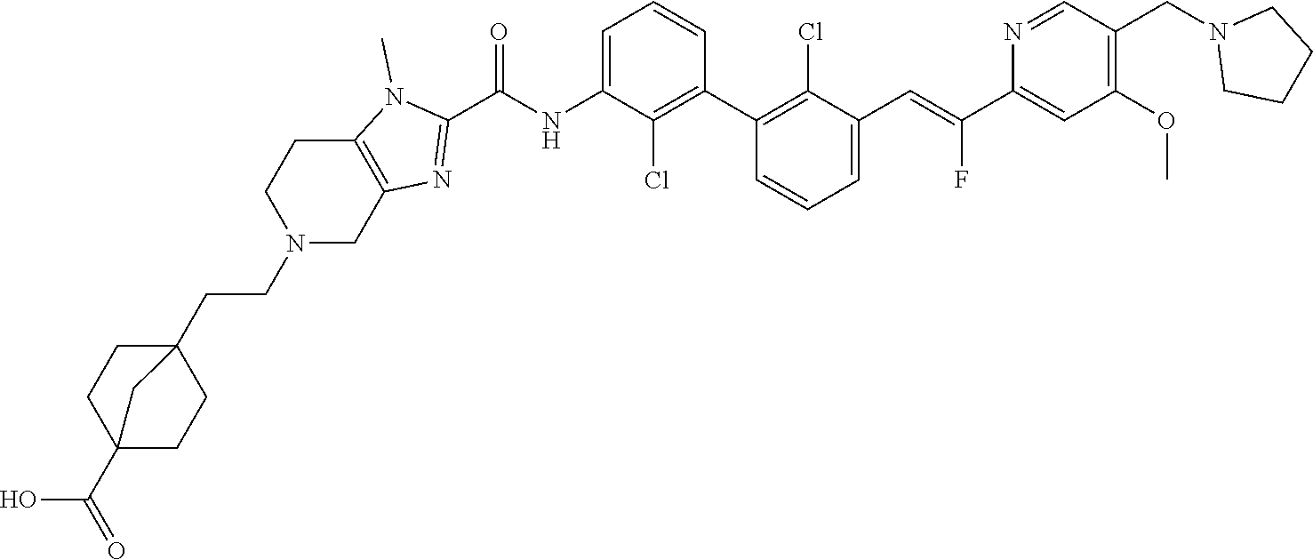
C1(C2=C(Cl)C(C=C(C3=CC(OC)=C(CN4CCCC4)C=N3)F)=CC=C2)=C(Cl)C(NC(C2=NC3=C(N2C)CCN(CCC24CCC(C(O)=O)(CC2)C4)C3)=O)=CC=C1
